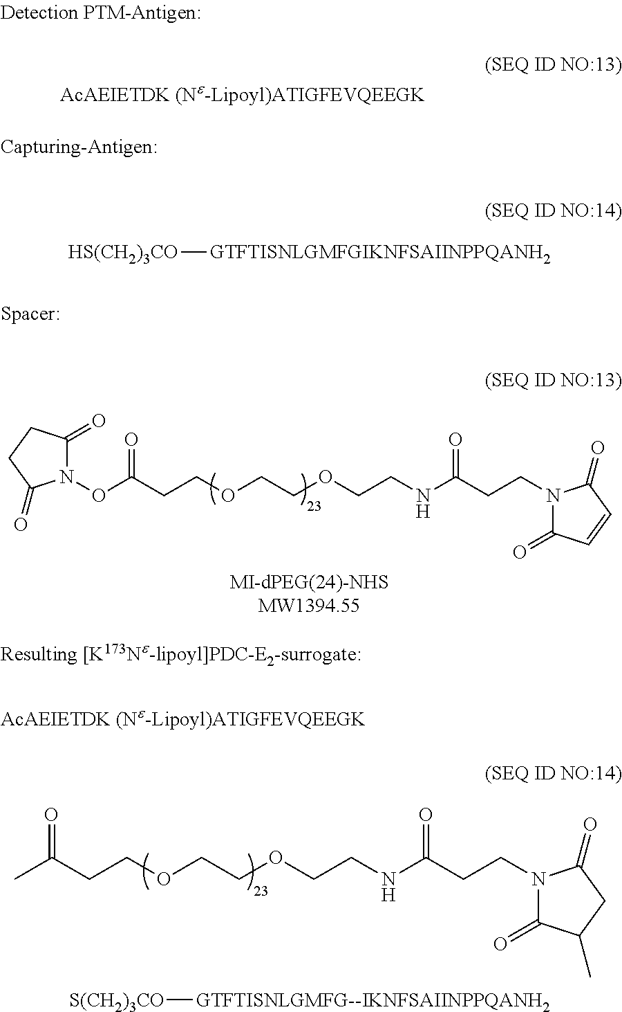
N1(OC(CCOCCOCCNC(CCN2C(=O)C=CC2=O)=O)=O)C(=O)CCC1=O.CC(CCOCCOCCNC(CCN1C(=O)C(C)CC1=O)=O)=O.[S(CH2)3CO][GTFTISNLGMFG--IKNFSAIINPPQANH2].[HS(CH2)3CO][GTFTISNLGMFGIKNFSAIINPPQANH2]
